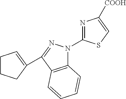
C12=C(C(C3=CCCC3)=NN1C1=NC([COOH])=CS1)C=CC=C2
